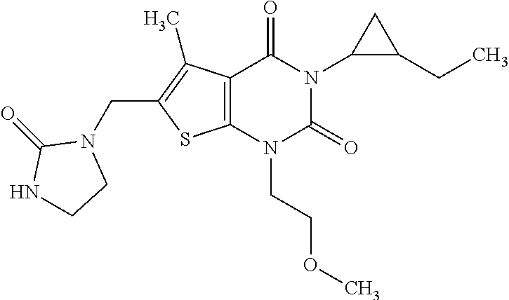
C12=C(N(CCOC)C(=O)N(C3C(CC)C3)C1=O)SC(CN1C(=O)NCC1)=C2C
